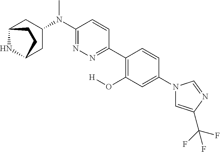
C12NC(CC(N(C3=NN=C(C4=C(O[H])C=C(N5C=C(C(F)(F)F)N=C5)C=C4)C=C3)C)C1)CC2
